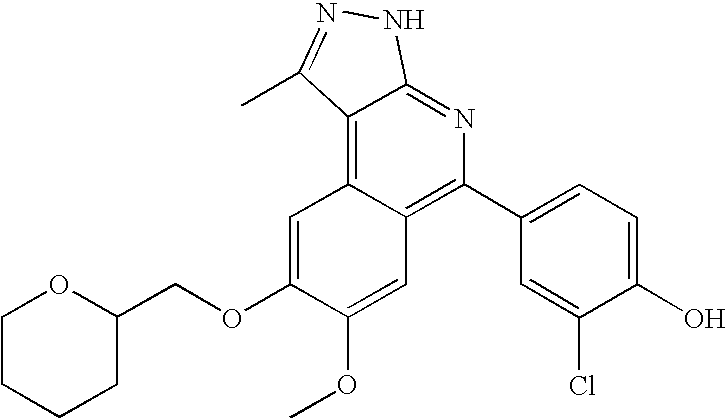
C1=C(O)C(Cl)=CC(C2=C3C(=C4C(=N2)NN=C4C)C=C(OCC2OCCCC2)C(OC)=C3)=C1
